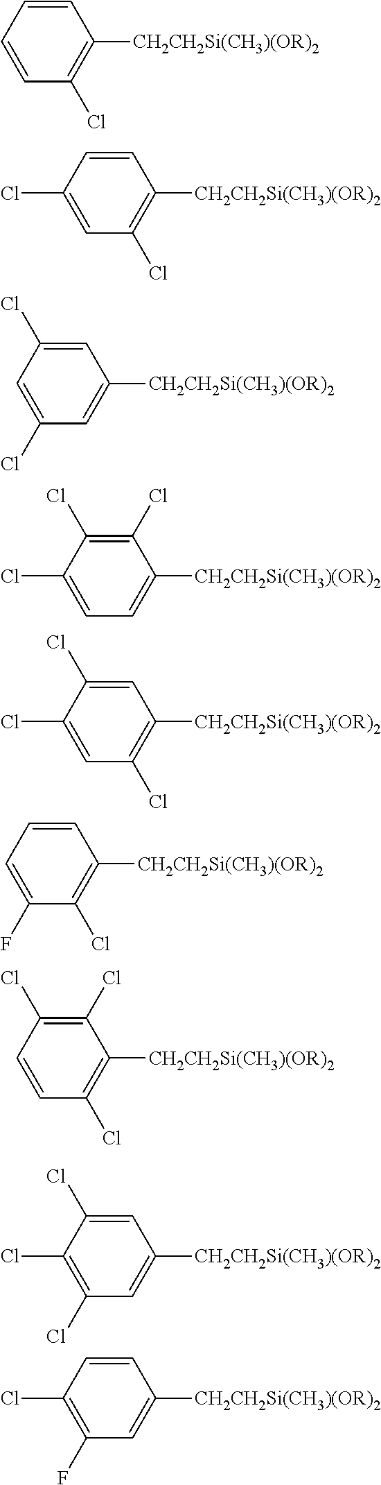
C1=CC=CC(Cl)=C1[CH2CH2Si(CH3)(OR)2].C1=CC(Cl)=CC(Cl)=C1[CH2CH2Si(CH3)(OR)2].C1=C(Cl)C=C(Cl)C=C1[CH2CH2Si(CH3)(OR)2].C1(Cl)=C(Cl)C(Cl)=CC=C1[CH2CH2Si(CH3)(OR)2].C1=C(Cl)C(Cl)=CC(Cl)=C1[CH2CH2Si(CH3)(OR)2].C1=CC=C(F)C(Cl)=C1[CH2CH2Si(CH3)(OR)2].C1(Cl)=C(Cl)C=CC(Cl)=C1[CH2CH2Si(CH3)(OR)2].C1=C(Cl)C(Cl)=C(Cl)C=C1[CH2CH2Si(CH3)(OR)2].C1=CC(Cl)=C(F)C=C1[CH2CH2Si(CH3)(OR)2]
